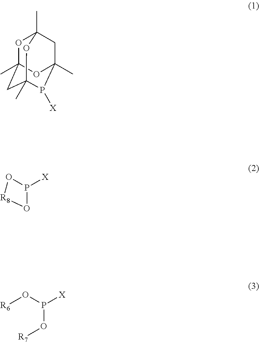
O1C2(C)CC3(C)P([X])C(C)(CC1(C)O3)O2.P1([X])O[R8]O1.[R6]OP([X])O[R7]
